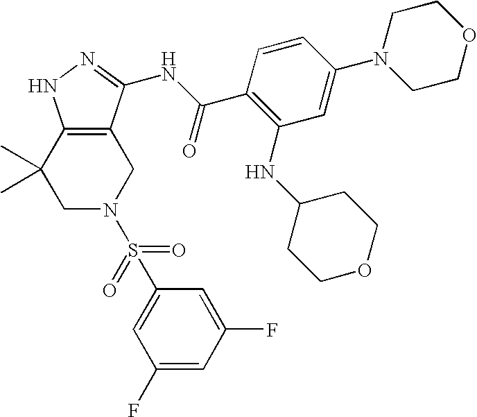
C1C2=C(C(C)(C)CN1S(C1=CC(F)=CC(F)=C1)(=O)=O)NN=C2NC(C1=C(NC2CCOCC2)C=C(N2CCOCC2)C=C1)=O
